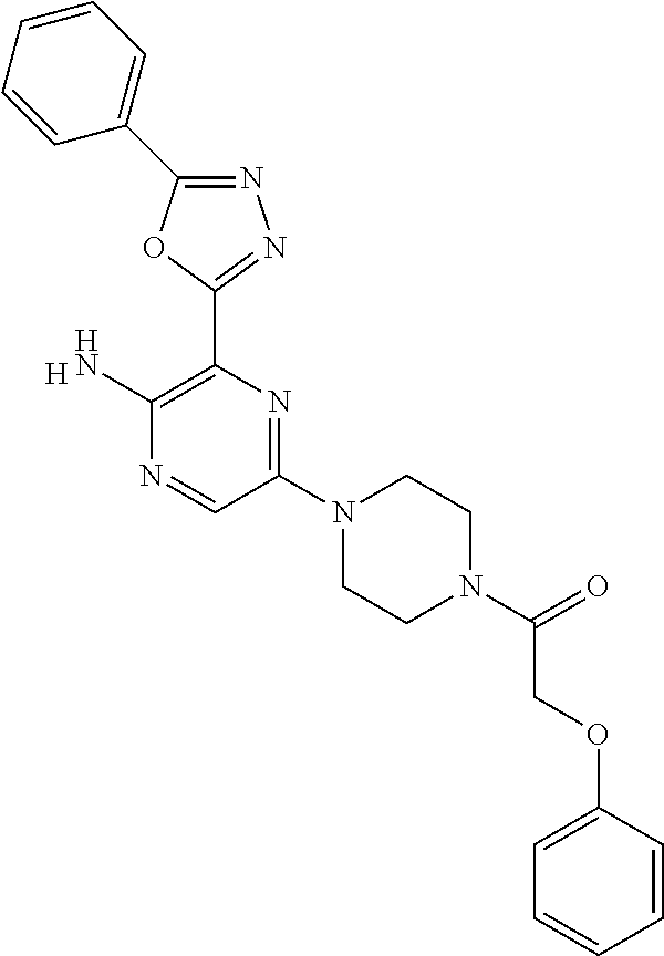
N1=C(C2=CC=CC=C2)OC(C2=C(N)N=CC(N3CCN(C(=O)COC4=CC=CC=C4)CC3)=N2)=N1.[H]
